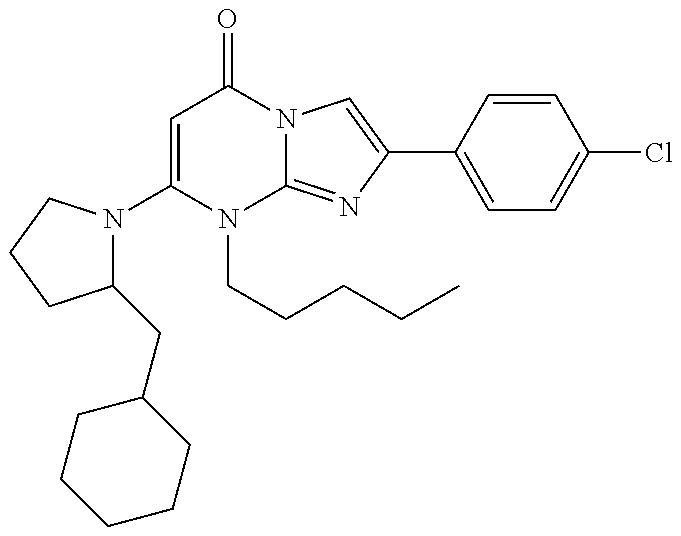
C1(N2C(CC3CCCCC3)CCC2)=CC(=O)N2C(=NC(C3=CC=C(Cl)C=C3)=C2)N1CCCCC
